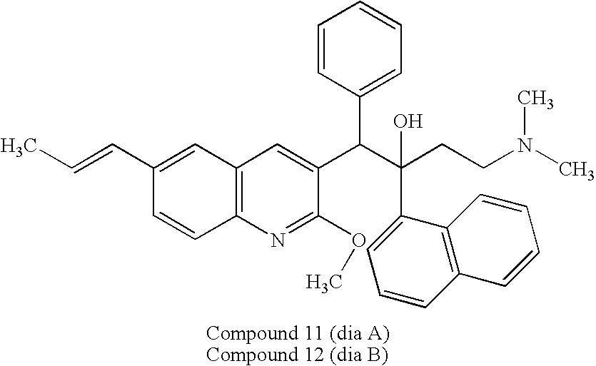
C12=C(N=C(OC)C(C(C(CCN(C)C)(O)C3=CC=CC4=C3C=CC=C4)C3=CC=CC=C3)=C1)C=CC(C=CC)=C2
